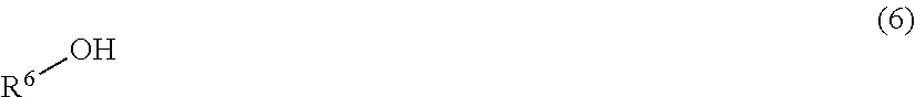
O[R6]
